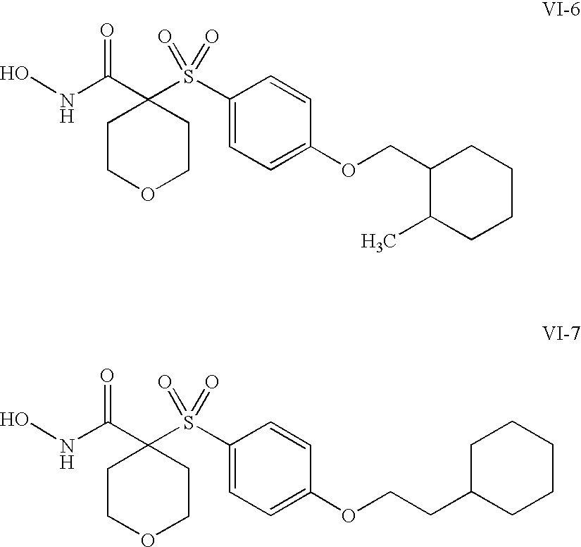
ONC(C1(S(=O)(=O)C2=CC=C(OCC3CCCCC3C)C=C2)CCOCC1)=O.ONC(C1(S(=O)(=O)C2=CC=C(OCCC3CCCCC3)C=C2)CCOCC1)=O
